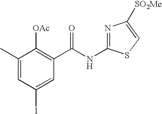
C1(C)=CC(I)=CC(C(NC2=NC([SO2Me])=CS2)=O)=C1[OAc]
